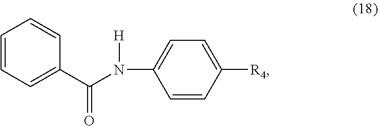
C1=CC=C(C(N([H])C2=CC=C([R4])C=C2)=O)C=C1
